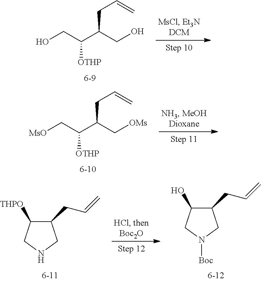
OCC(C(CO)CC=C)[OTHP].[MsO]CC(C(C[OMs])CC=C)[OTHP].C1(CC=C)C([THPO])CNC1.C1(CC=C)C(O)CN([Boc])C1
